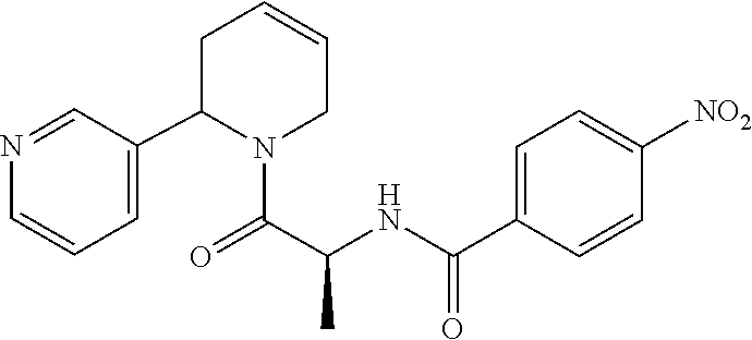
C(C(C)NC(C1=CC=C([NO2])C=C1)=O)(=O)N1C(C2=CC=CN=C2)CC=CC1
